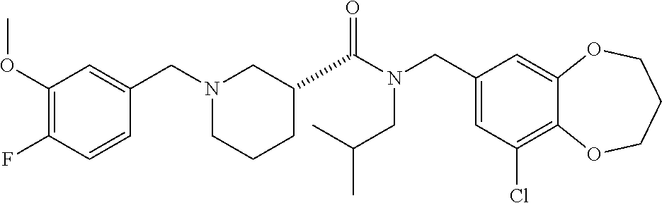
C1(CN(C(=O)C2CCCN(CC3=CC(OC)=C(F)C=C3)C2)CC(C)C)=CC(Cl)=C2C(=C1)OCCCO2
